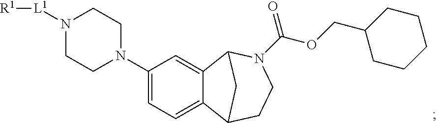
C1(N2CCN([L1][R1])CC2)=CC=C2C(=C1)C1N(C(OCC3CCCCC3)=O)CCC2C1
